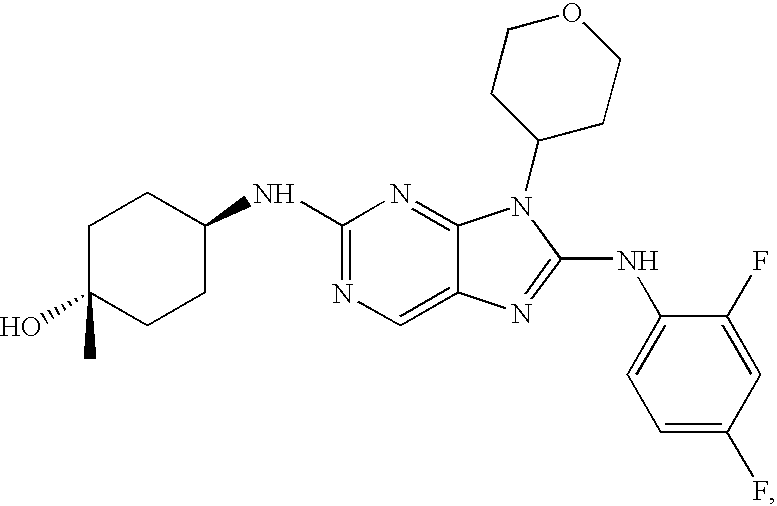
N1=C(NC2CCC(O)(C)CC2)N=C2C(=C1)N=C(NC1=CC=C(F)C=C1F)N2C1CCOCC1
